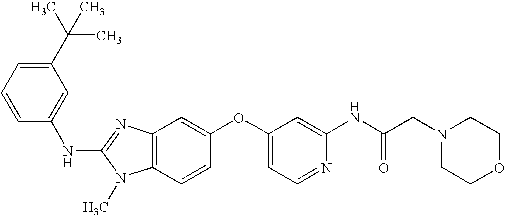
C1(C(C)(C)C)=CC=CC(NC2=NC3=C(N2C)C=CC(OC2=CC=NC(NC(CN4CCOCC4)=O)=C2)=C3)=C1
